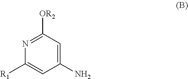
C1([R1])=CC(N)=CC([OR2])=N1
